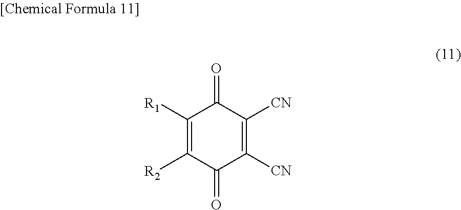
C1([R1])=C([R2])C(=O)C([CN])=C([CN])C1=O
